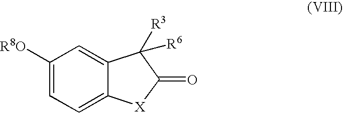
C1([R8O])=CC=C2C(=C1)C([R6])([R3])C(=O)[X]2
